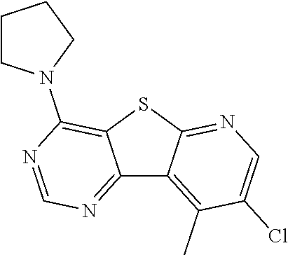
C12=NC=NC(N3CCCC3)=C1SC1=NC=C(Cl)C(C)=C21
